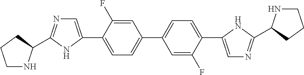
C1=C(F)C(C2=CN=C(C3NCCC3)N2)=CC=C1C1=CC=C(C2=CN=C(C3NCCC3)N2)C(F)=C1
